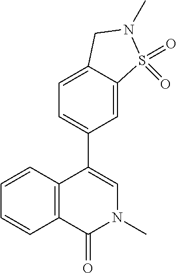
C1=C(C2=CN(C)C(=O)C3=C2C=CC=C3)C=C2C(=C1)CN(C)S2(=O)=O
